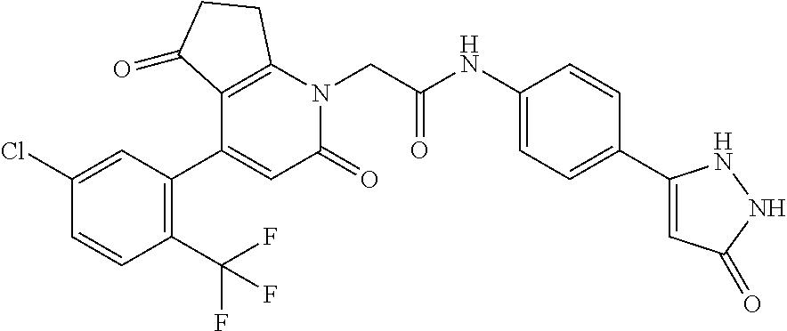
C12=C(N(CC(NC3=CC=C(C4=CC(=O)NN4)C=C3)=O)C(=O)C=C1C1=C(C(F)(F)F)C=CC(Cl)=C1)CCC2=O
